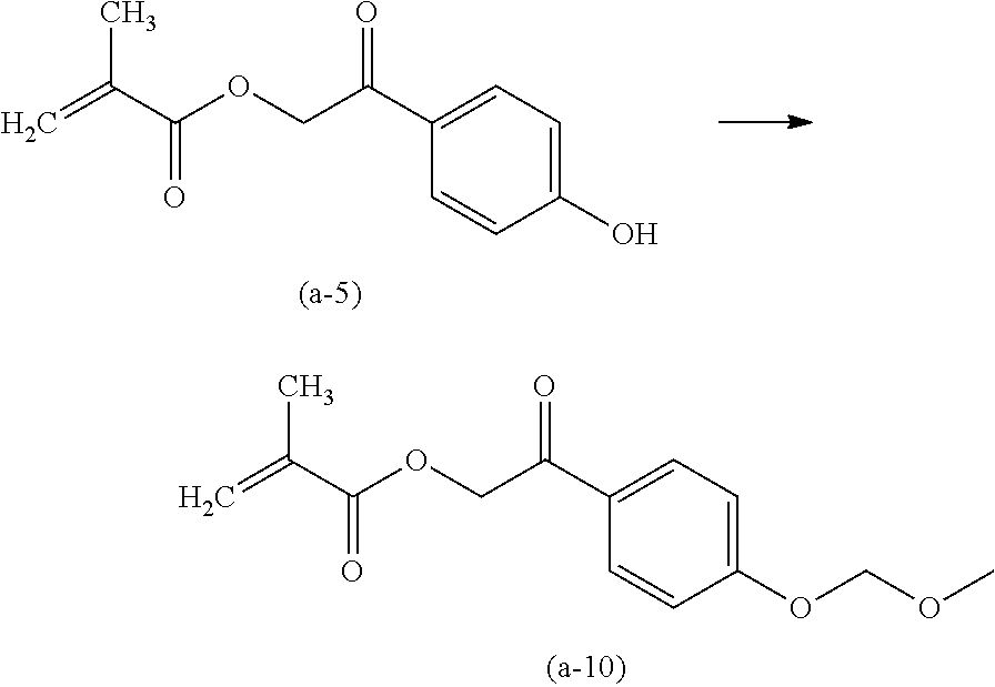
C1=C(C(COC(C(=C)C)=O)=O)C=CC(O)=C1.C1=C(C(COC(C(=C)C)=O)=O)C=CC(OCOC)=C1
